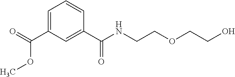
O=C(C1=CC=CC(C(NCCOCCO)=O)=C1)OC
